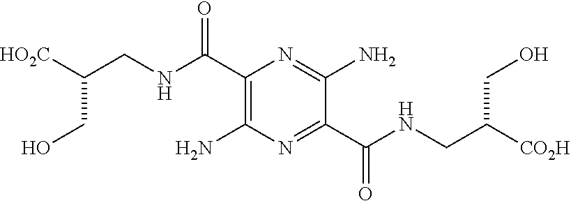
C(NC(C1=C(N)N=C(C(NCC([CO2H])CO)=O)C(N)=N1)=O)C([HO2C])CO
